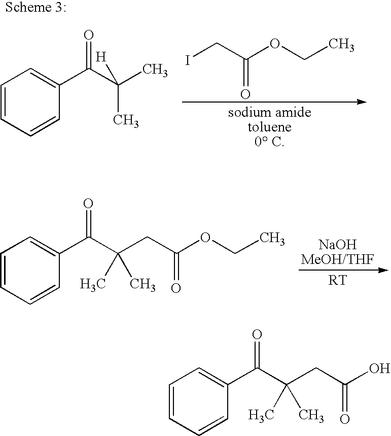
C1=CC=CC(C(C(C)(C)[H])=O)=C1.ICC(OCC)=O.C1=CC=CC(C(C(CC(OCC)=O)(C)C)=O)=C1.C1=CC=CC(C(C(CC(O)=O)(C)C)=O)=C1
